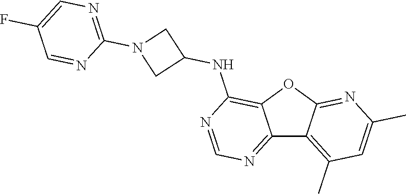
C12=NC=NC(NC3CN(C4=NC=C(F)C=N4)C3)=C1OC1=NC(C)=CC(C)=C21
